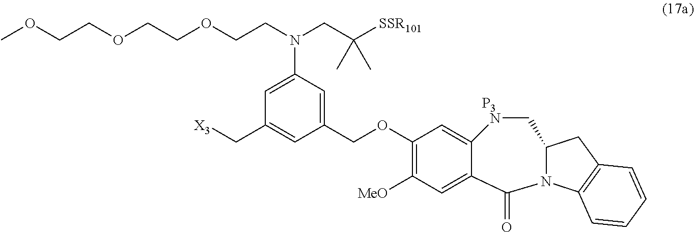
C(C1=CC(COC2=C([MeO])C=C3C(=C2)NCC2N(C4=C(C2)C=CC=C4)C3=O)=CC(N(CCOCCOCCOC)CC([SSR101])(C)C)=C1)[X3].[P3]
